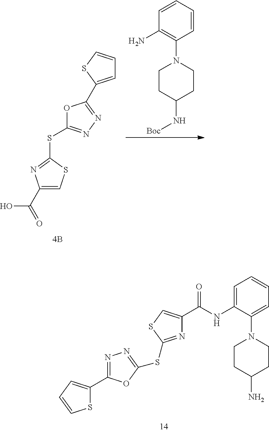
O1C(SC2=NC(C(=O)O)=CS2)=NN=C1C1=CC=CS1.C1(N)=C(N2CCC(N[Boc])CC2)C=CC=C1.N1=C(SC2=NN=C(C3=CC=CS3)O2)SC=C1C(NC1=CC=CC=C1N1CCC(N)CC1)=O
